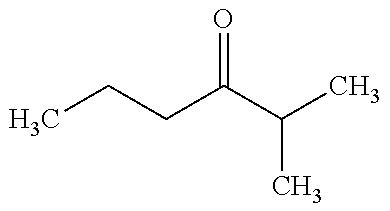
CCCC(C(C)C)=O
